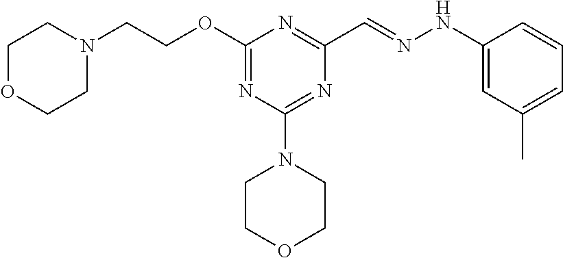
N1(CCOC2=NC(N3CCOCC3)=NC(C=NNC3=CC(C)=CC=C3)=N2)CCOCC1
